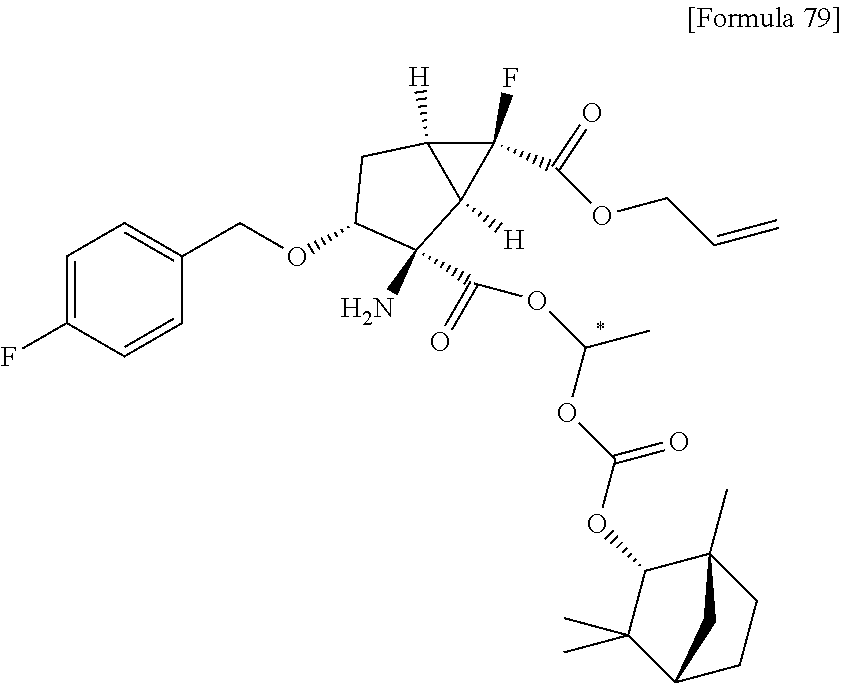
C1=C(F)C=CC(COC2C(N)(C(OC(C)OC(OC3C(C)(C)C4CCC3(C)C4)=O)=O)C3([H])C([H])(C2)C3(F)C(OCC=C)=O)=C1
